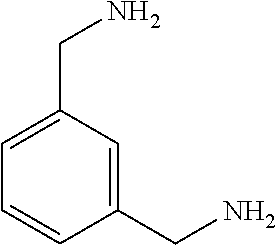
C1(CN)=CC=CC(CN)=C1
